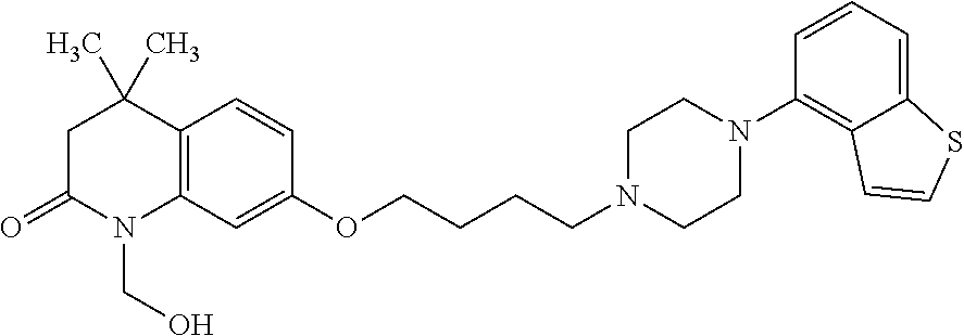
C12=C(C=CC(OCCCCN3CCN(C4=C5C(=CC=C4)SC=C5)CC3)=C1)C(C)(C)CC(=O)N2CO
